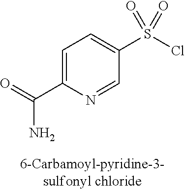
C1=C(C(=O)N)N=CC(S(Cl)(=O)=O)=C1
